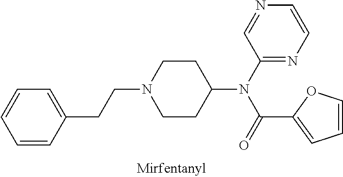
C1=CC(CCN2CCC(N(C3=NC=CN=C3)C(C3=CC=CO3)=O)CC2)=CC=C1
